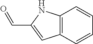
C12=C(C=CC=C1)C=C(C=O)N2
